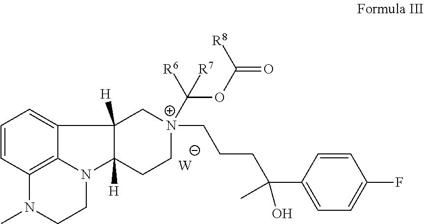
[W].C1=CC2=C3C(=C1)C1([H])C([H])(N3CCN2C)CC[N+](C(OC(=O)[R8])([R6])[R7])(CCCC(C2=CC=C(F)C=C2)(O)C)C1
